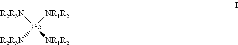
[NR1R2][Ge]([R2R3N])([R2R3N])[NR1R2]
